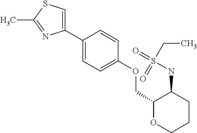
C1(C2=CSC(C)=N2)=CC=C(OCC2OCCCC2NS(CC)(=O)=O)C=C1
